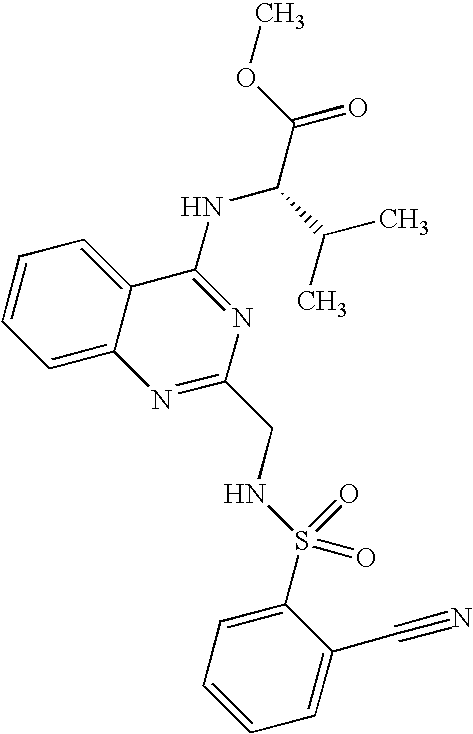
C1=CC=C2C(=C1)C(NC(C(OC)=O)C(C)C)=NC(CNS(=O)(=O)C1=CC=CC=C1C#N)=N2
